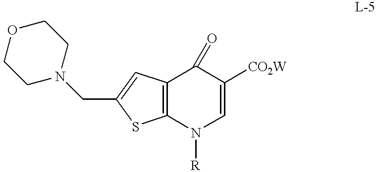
C1=C([CO2W])C(=O)C2=C(N1[R])SC(CN1CCOCC1)=C2
